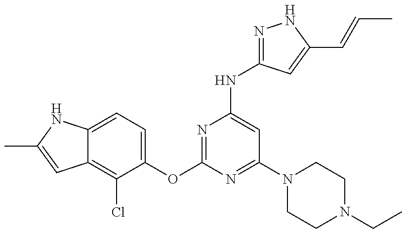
C12=C(Cl)C(OC3=NC(NC4=NNC(C=CC)=C4)=CC(N4CCN(CC)CC4)=N3)=CC=C1NC(C)=C2
